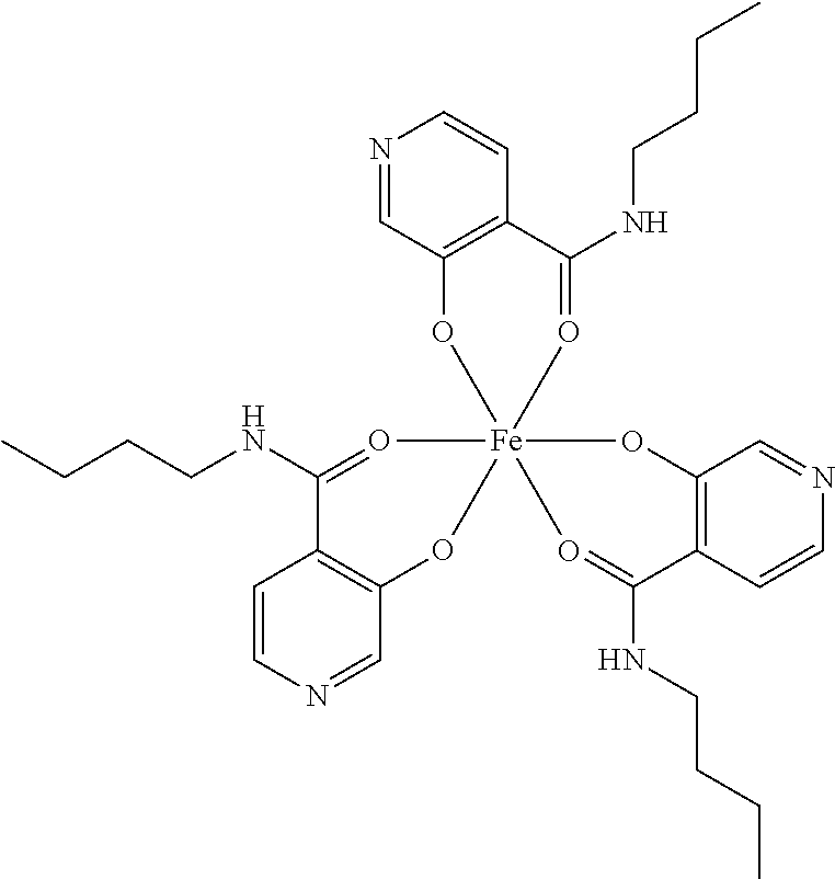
C1=CN=CC2=C1C(NCCCC)=O[Fe]13(O2)(OC2=C(C=CN=C2)C(NCCCC)=O1)O=C(NCCCC)C1=C(C=NC=C1)O3
